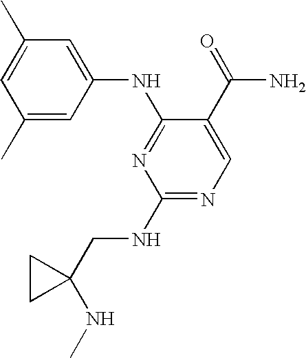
C1=C(C)C=C(NC2=NC(NCC3(NC)CC3)=NC=C2C(=O)N)C=C1C
